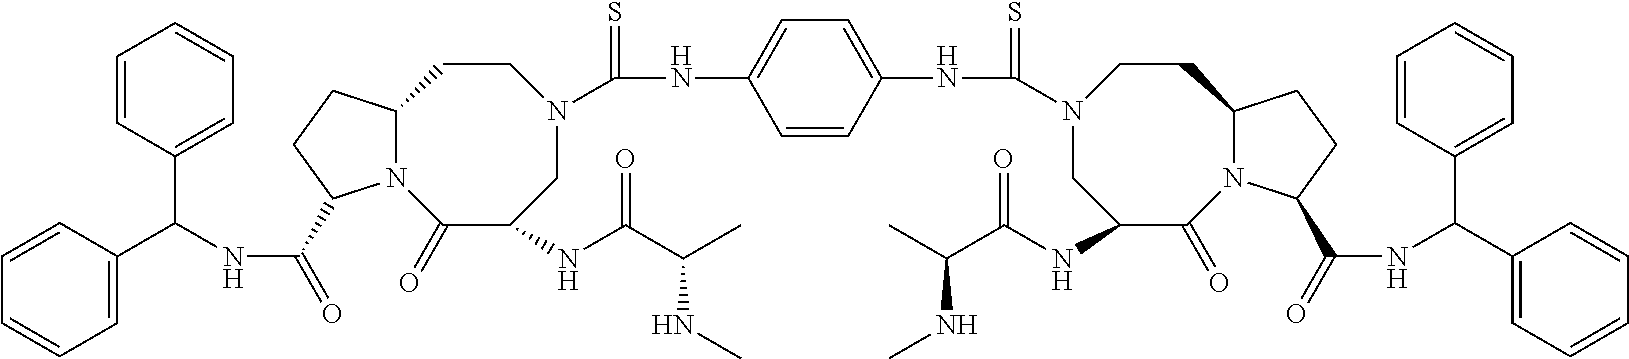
C1=CC(C(NC(=O)C2N3C(CC2)CCN(C(NC2=CC=C(NC(=S)N4CC(NC(C(C)NC)=O)C(=O)N5C(CC4)CCC5C(=O)NC(C4=CC=CC=C4)C4=CC=CC=C4)C=C2)=S)CC(NC(C(C)NC)=O)C3=O)C2=CC=CC=C2)=CC=C1
